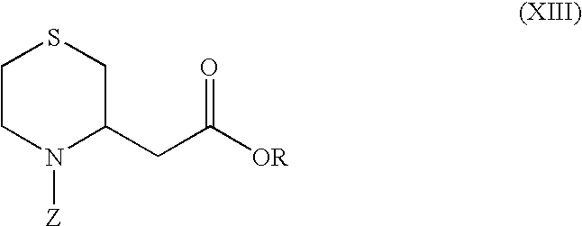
C1CN([Z])C(CC([OR])=O)CS1
